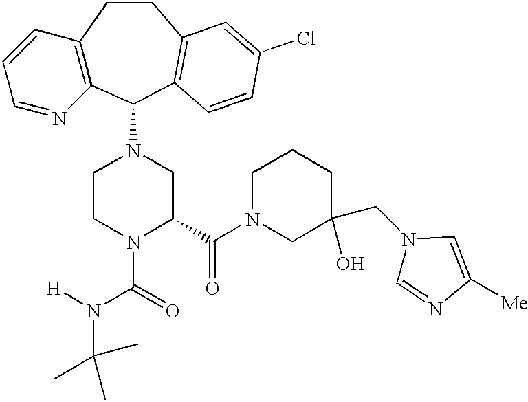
C12=C(C(N3CCN(C(=O)N([H])C(C)(C)C)C(C(N4CC(CN5C=NC([Me])=C5)(O)CCC4)=O)C3)C3=C(CC1)C=C(Cl)C=C3)N=CC=C2
